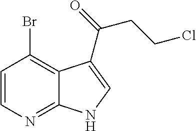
C1=CC(Br)=C2C(=N1)NC=C2C(=O)CCCl
